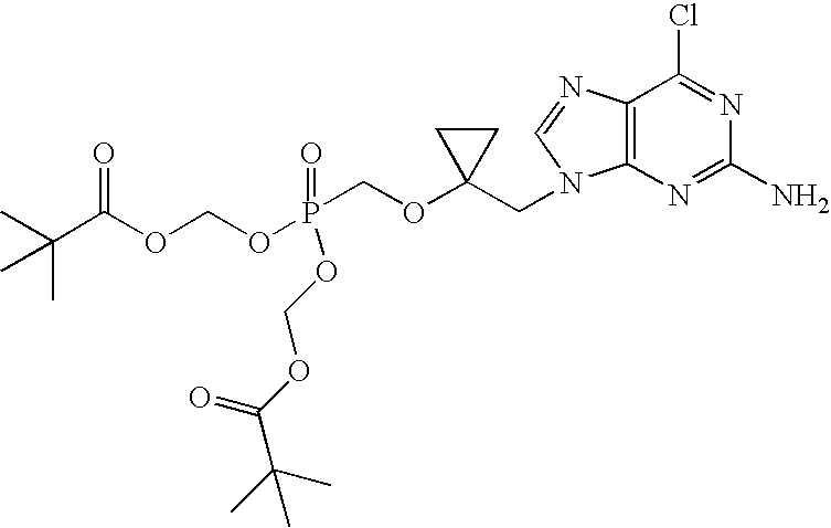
O(P(COC1(CN2C3=C(C(Cl)=NC(N)=N3)N=C2)CC1)(OCOC(C(C)(C)C)=O)=O)COC(C(C)(C)C)=O
